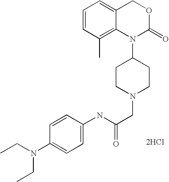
N(C(CN1CCC(N2C(=O)OCC3=CC=CC(C)=C23)CC1)=O)C1=CC=C(N(CC)CC)C=C1.[2HCl]
